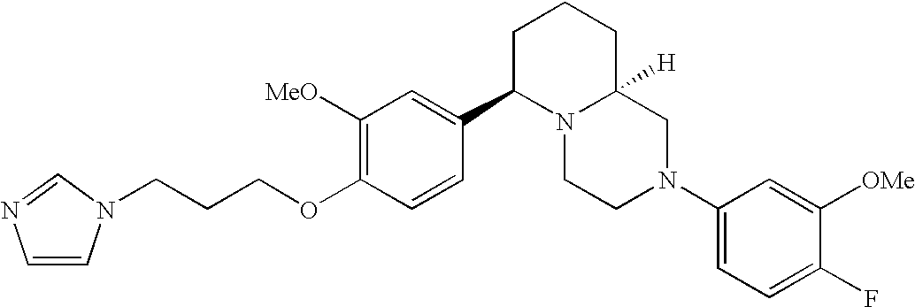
C1([MeO])=C(OCCCN2C=CN=C2)C=CC(C2N3C([H])(CCC2)CN(C2=CC=C(F)C([OMe])=C2)CC3)=C1
